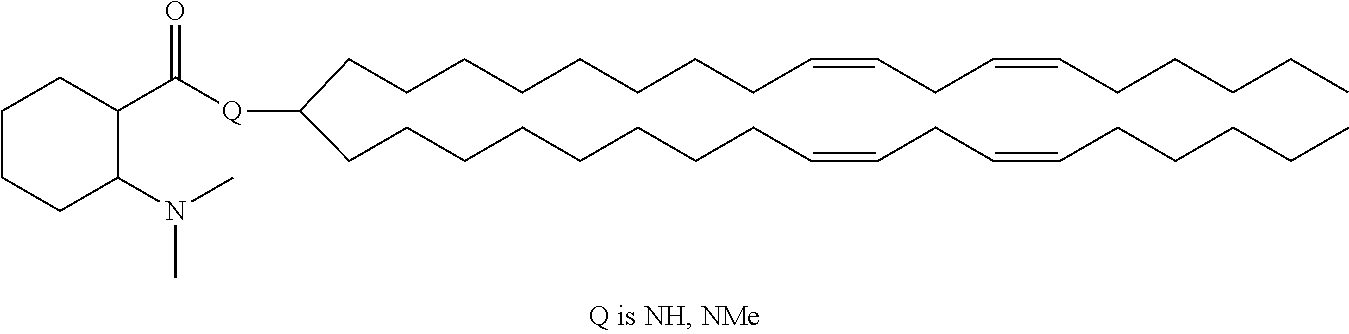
C(CCCCCCCCC(CCCCCCCCC=CCC=CCCCCC)[Q]C(C1C(N(C)C)CCCC1)=O)=CCC=CCCCCC
